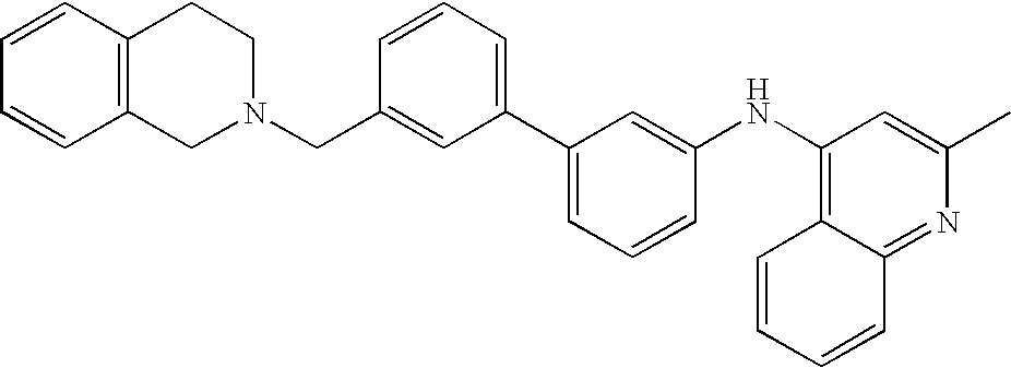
C1=CC=CC2=C1CCN(CC1=CC(C3=CC=CC(NC4=C5C(=NC(C)=C4)C=CC=C5)=C3)=CC=C1)C2
